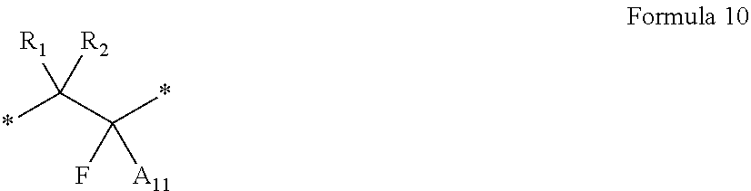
*C(C(*)(F)[A11])([R1])[R2]
